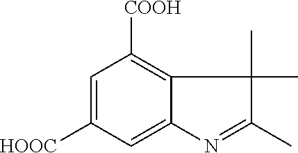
C1=C([HOOC])C=C2C(=C1[COOH])C(C)(C)C(C)=N2
